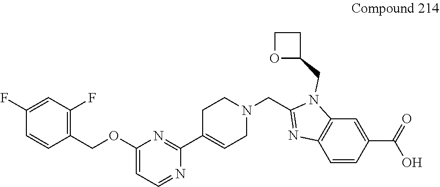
C1=C(F)C=CC(COC2=CC=NC(C3=CCN(CC4=NC5=C(C=C(C(=O)O)C=C5)N4CC4CCO4)CC3)=N2)=C1F
